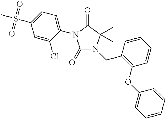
C1(=O)N(CC2=C(OC3=CC=CC=C3)C=CC=C2)C(C)(C)C(=O)N1C1=CC=C(S(C)(=O)=O)C=C1Cl
